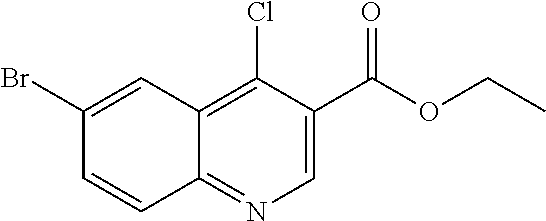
C1(Br)=CC2=C(Cl)C(C(OCC)=O)=CN=C2C=C1
